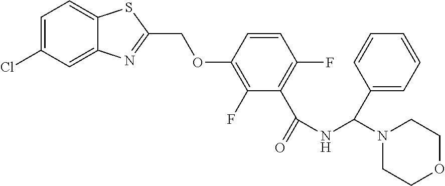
C1=C(Cl)C=C2C(=C1)SC(COC1=C(F)C(C(=O)NC(N3CCOCC3)C3=CC=CC=C3)=C(F)C=C1)=N2
